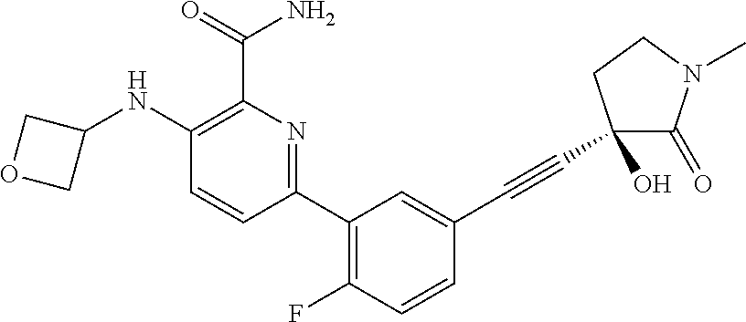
C1(NC2COC2)=C(C(=O)N)N=C(C2=C(F)C=CC(C#CC3(O)C(=O)N(C)CC3)=C2)C=C1
